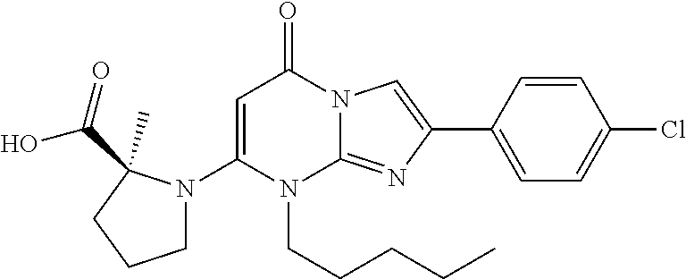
N1(C2=CC(=O)N3C(=NC(C4=CC=C(Cl)C=C4)=C3)N2CCCCC)CCCC1(C(=O)O)C
